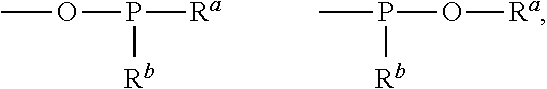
COP([Ra])[Rb].CP(O[Ra])[Rb]
